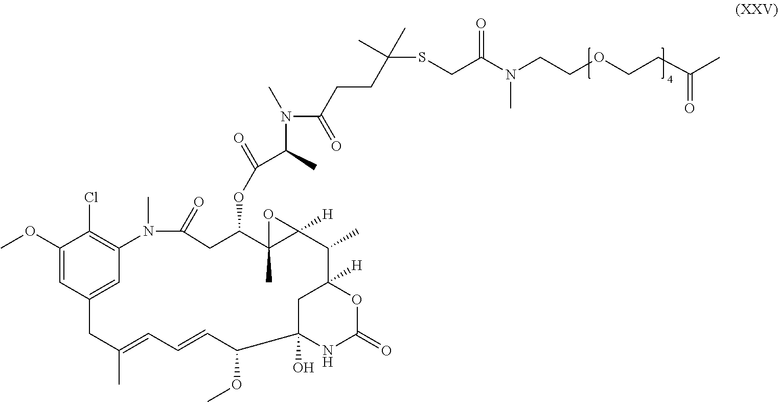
C1(OC)=CC2=CC(=C1Cl)N(C)C(=O)CC(OC(=O)C(C)N(C)C(=O)CCC(C)(C)SCC(=O)N(C)CCOCCC(=O)C)C1(C)C([H])(O1)C(C)C1([H])CC(O)(NC(=O)O1)C(OC)C=CC=C(C)C2
